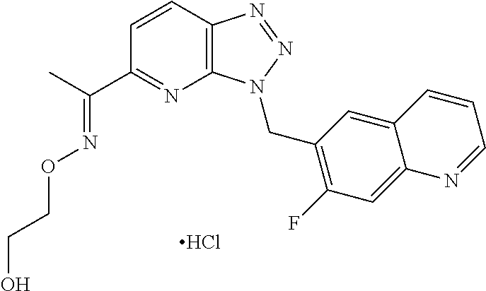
C1=CC2=C(N=C1C(C)=NOCCO)N(CC1=C(F)C=C3C(=C1)C=CC=N3)N=N2.Cl
